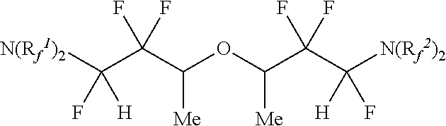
[N(Rf1)2]C(C(C(OC(C(C([N(Rf2)2])([H])F)(F)F)[Me])[Me])(F)F)(F)[H]
